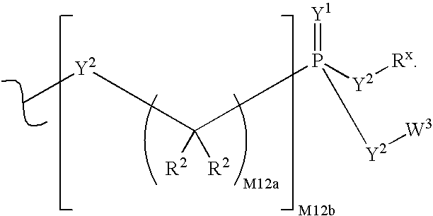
C([R2])([R2])(P([Y2][W3])([Y2][Rx])=[Y1])[Y2]C
